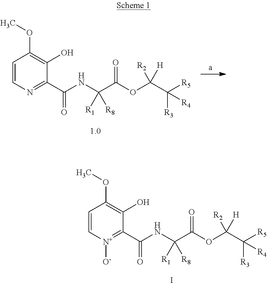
C1=CN=C(C(NC(C(OC(C([R5])([R3])[R4])([H])[R2])=O)([R1])[R8])=O)C(O)=C1OC.C1=C[N+]([O-])=C(C(NC(C(OC(C([R5])([R3])[R4])([H])[R2])=O)([R1])[R8])=O)C(O)=C1OC.I
